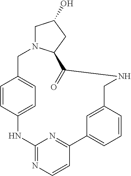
C1=CC2=CC=C1CN1CC(O)CC1C(=O)NCC1=CC(=CC=C1)C1=NC(=NC=C1)N2
